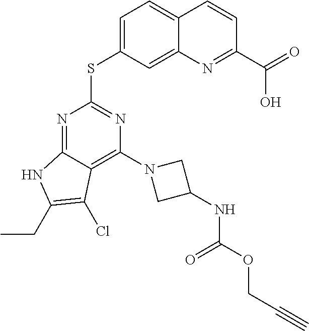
C1=C(SC2=NC(N3CC(NC(OCC#C)=O)C3)=C3C(=N2)NC(CC)=C3Cl)C=C2C(=C1)C=CC(C(O)=O)=N2
